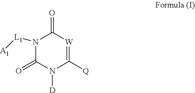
N1([L1][A1])C(=O)N([D])C([Q])=[W]C1=O
